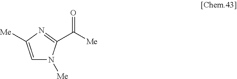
C(=O)([Me])C1=NC([Me])=CN1[Me]
